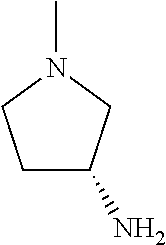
CN1CCC(N)C1
